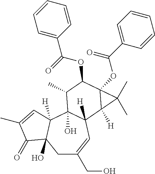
C1C(CO)=CC2([H])C(O)(C3([H])C1(O)C(=O)C(C)=C3)C(C)C(OC(C1=CC=CC=C1)=O)C1(OC(C3=CC=CC=C3)=O)C2([H])C1(C)C
